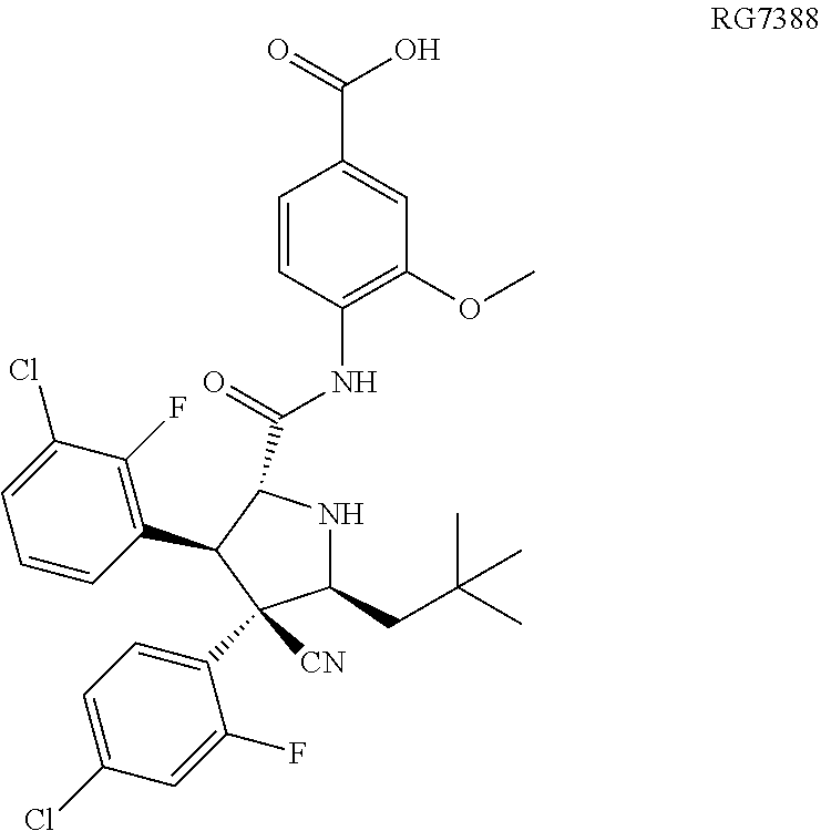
C1(C2C(C(=O)NC3=C(OC)C=C(C(=O)O)C=C3)NC(CC(C)(C)C)C2(C2=CC=C(Cl)C=C2F)[CN])=C(F)C(Cl)=CC=C1
